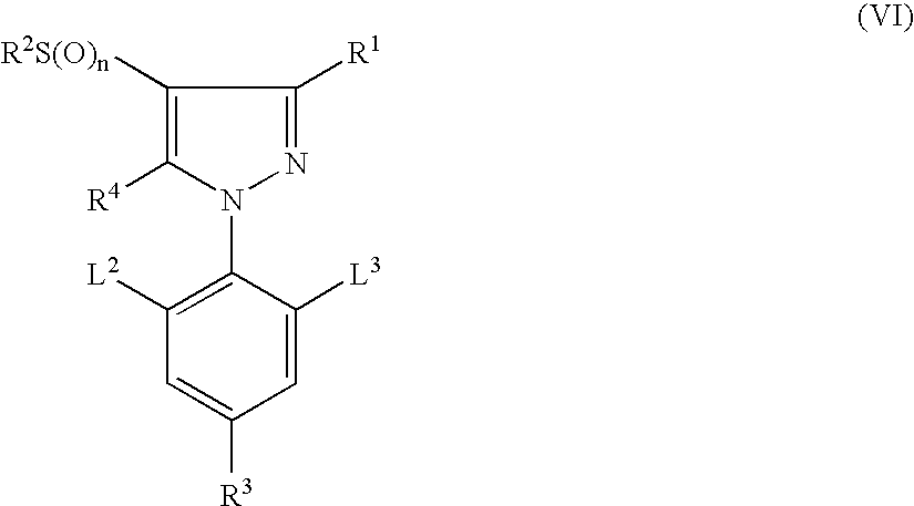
C1([R2S(O)n])=C([R4])N(C2=C([L2])C=C([R3])C=C2[L3])N=C1[R1]
